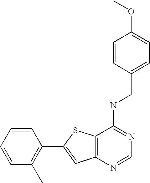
C12=C(N=CN=C1NCC1=CC=C(OC)C=C1)C=C(C1=C(C)C=CC=C1)S2
